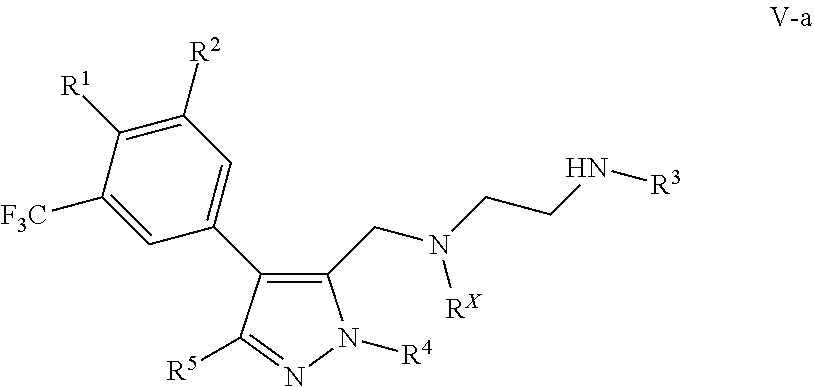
C1(CN(CCN[R3])[RX])=C(C2=CC([R2])=C([R1])C([F3C])=C2)C([R5])=NN1[R4]
